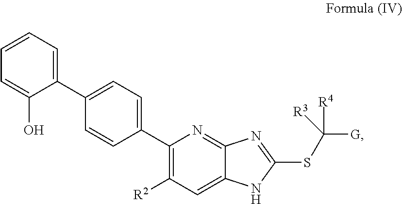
C1(C2=CC=CC=C2O)=CC=C(C2=C([R2])C=C3C(=N2)N=C(SC([G])([R4])[R3])N3)C=C1
